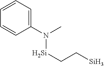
N([Si]CC[Si])(C1=CC=CC=C1)C
